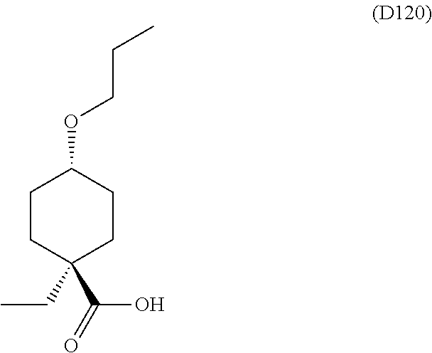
C1CC(CC)(C(=O)O)CCC1OCCC
